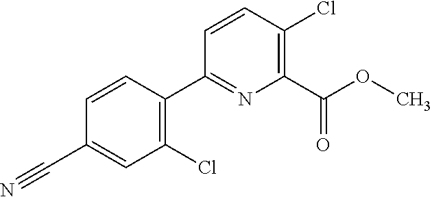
C1(Cl)=C(C2=NC(C(OC)=O)=C(Cl)C=C2)C=CC(C#N)=C1
